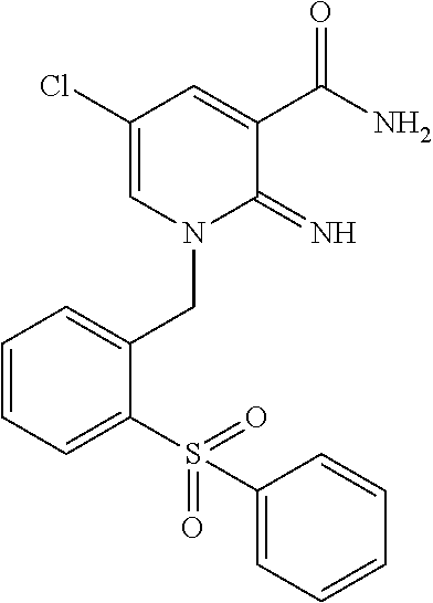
C1(Cl)=CN(CC2=CC=CC=C2S(=O)(=O)C2=CC=CC=C2)C(=N)C(C(N)=O)=C1
